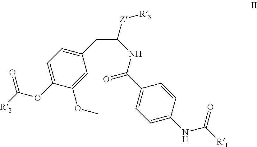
C1(CC(NC(=O)C2=CC=C(NC(=O)[R1])C=C2)[Z][R3])=CC=C(OC(=O)[R2])C(OC)=C1
